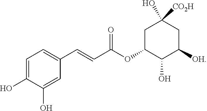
C1=C(O)C(O)=CC(C=CC(OC2C(O)C([OH])CC(O)([CO2H])C2)=O)=C1
